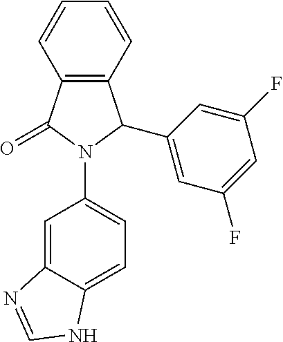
C12=C(C=CC=C1)C(C1=CC(F)=CC(F)=C1)N(C1=CC=C3C(=C1)N=CN3)C2=O
